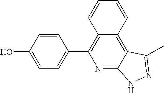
C1=C(O)C=CC(C2=C3C(=C4C(=N2)NN=C4C)C=CC=C3)=C1
